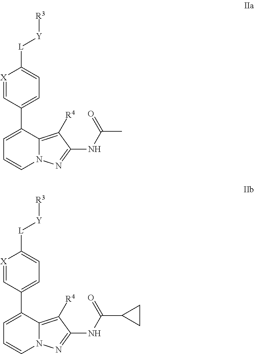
[X]1=CC(C2=CC=CN3C2=C([R4])C(NC(=O)C)=N3)=CC=C1[L][Y][R3].[X]1=CC(C2=CC=CN3C2=C([R4])C(NC(=O)C2CC2)=N3)=CC=C1[L][Y][R3]
